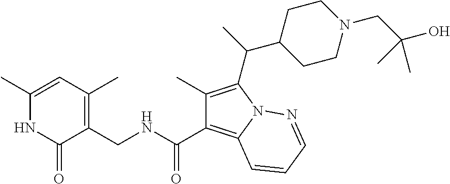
C1(C)=CC(C)=C(CNC(C2=C3N(C(C(C)C4CCN(CC(O)(C)C)CC4)=C2C)N=CC=C3)=O)C(=O)N1
